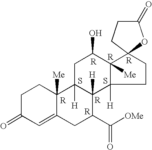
C1C(=O)C=C2C([Me])(C1)C1([H])C([H])(C(C([OMe])=O)C2)C2([H])C([Me])(C(O)C1)C1(CC2)CCC(=O)O1.S.[R].S.[R].[R]
